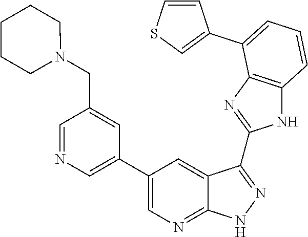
C1=NC=C(C2=CN=C3C(=C2)C(C2=NC4=C(N2)C=CC=C4C2=CSC=C2)=NN3)C=C1CN1CCCCC1
